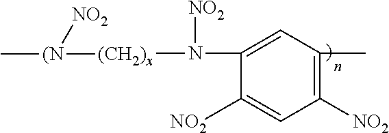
C1(N([(CH2)x][(N](C)[NO2])[NO2])=CC(C)=C([NO2])C=C1[NO2]
